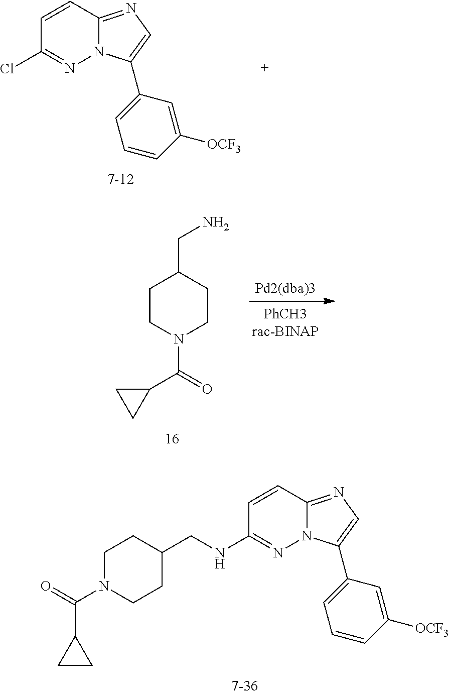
C1=CC2=NC=C(C3=CC=CC([OCF3])=C3)N2N=C1Cl.C1CC(CN)CCN1C(C1CC1)=O.C1=CC2=NC=C(C3=CC=CC([OCF3])=C3)N2N=C1NCC1CCN(C(C2CC2)=O)CC1
